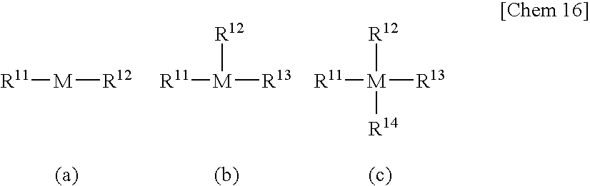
[R11][M][R12].[R11][M]([R13])[R12].[R11][M]([R13])([R12])[R14]
